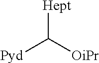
[Hept]C([OiPr])[Pyd]
